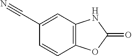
C1=CC2=C(C=C1C#N)NC(=O)O2
